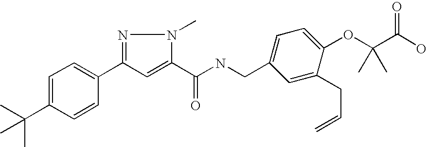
C1=C(C(C)(C)C)C=CC(C2=NN(C)C(C(NCC3=CC=C(OC(C(O)=O)(C)C)C(CC=C)=C3)=O)=C2)=C1
